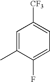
C1=C(C)C(F)=CC=C1[CF3]
